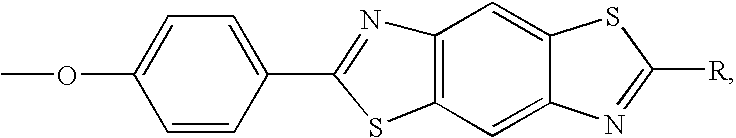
C12=C(C=C3C(=C1)SC([R])=N3)SC(C1=CC=C(OC)C=C1)=N2
